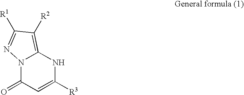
N12C(=O)C=C([R3])NC1=C([R2])C([R1])=N2
